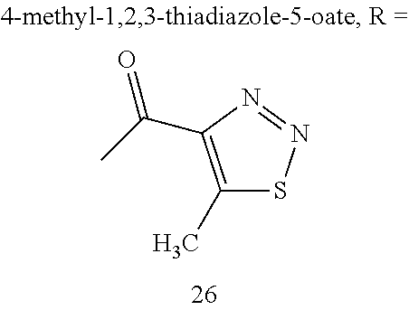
C1(C)=C(C(=O)C)N=NS1
